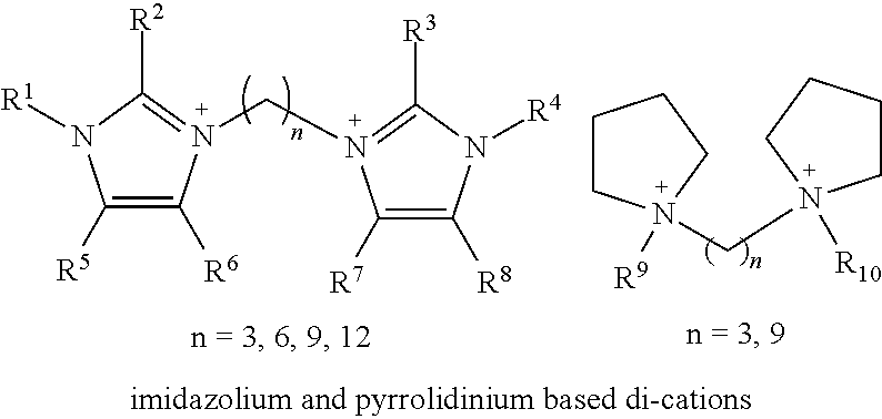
C1([R5])=C([R6])N(CN2=C([R3])N([R4])C([R8])=C2[R7])=C([R2])N1[R1].C1CN([R9])(CN2([R10])CCCC2)CC1
